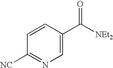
N1=C([NC])C=CC(C([NEt2])=O)=C1
